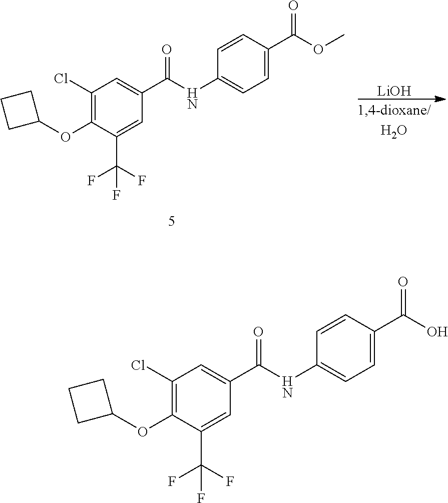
C1(Cl)=C(OC2CCC2)C(C(F)(F)F)=CC(C(NC2=CC=C(C(O)=O)C=C2)=O)=C1.C1(Cl)=C(OC2CCC2)C(C(F)(F)F)=CC(C(NC2=CC=C(C(OC)=O)C=C2)=O)=C1.[LiOH]
